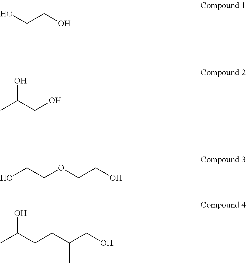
OCCO.CC(CO)O.OCCOCCO.CC(CCC(C[OH])C)O
